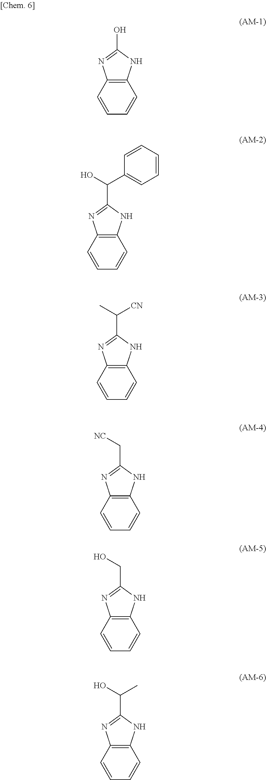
C12=C(C=CC=C1)N=C(O)N2.C12=C(C=CC=C1)N=C(C(C1=CC=CC=C1)O)N2.C12=C(C=CC=C1)N=C(C([CN])C)N2.C12=C(C=CC=C1)N=C(C[NC])N2.C12=C(C=CC=C1)N=C(CO)N2.C12=C(C=CC=C1)N=C(C(C)O)N2
